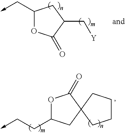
O1C(CC->C)CC2(C1=O)CCCC2.C1(C->C)OC(=O)C(C[Y])C1
